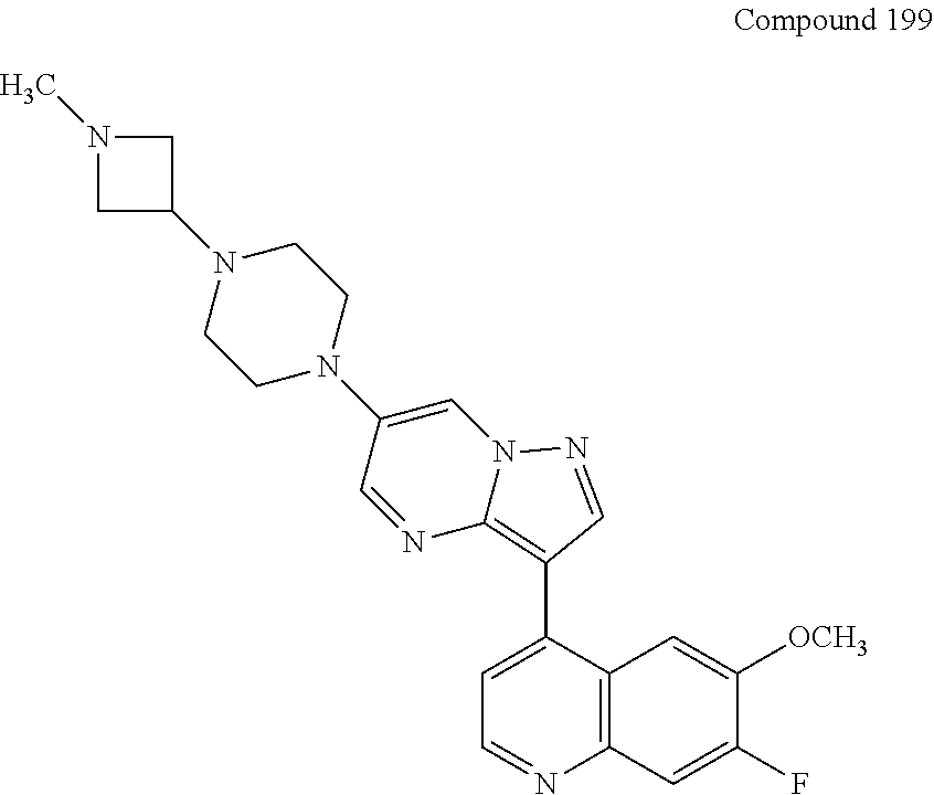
C1CN(C2=CN3C(=C(C4=CC=NC5=C4C=C([OCH3])C(F)=C5)C=N3)N=C2)CCN1C1CN(C)C1
